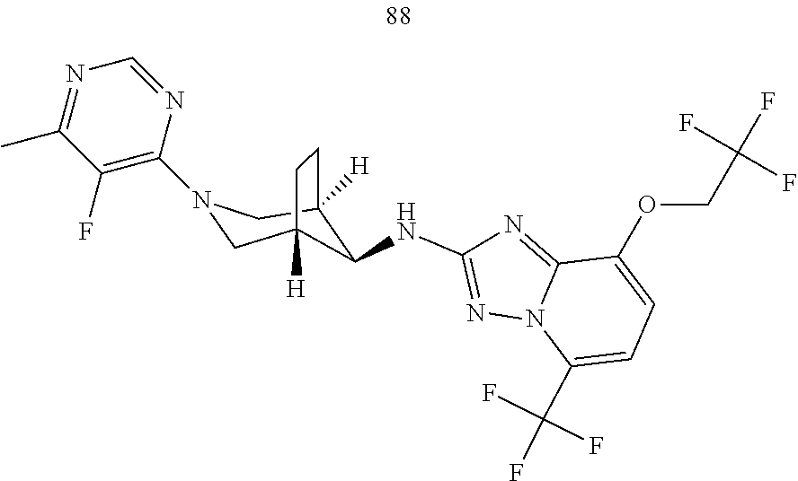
C12([H])CN(C3=C(F)C(C)=NC=N3)CC([H])(CC1)C2NC1=NN2C(=N1)C(OCC(F)(F)F)=CC=C2C(F)(F)F
